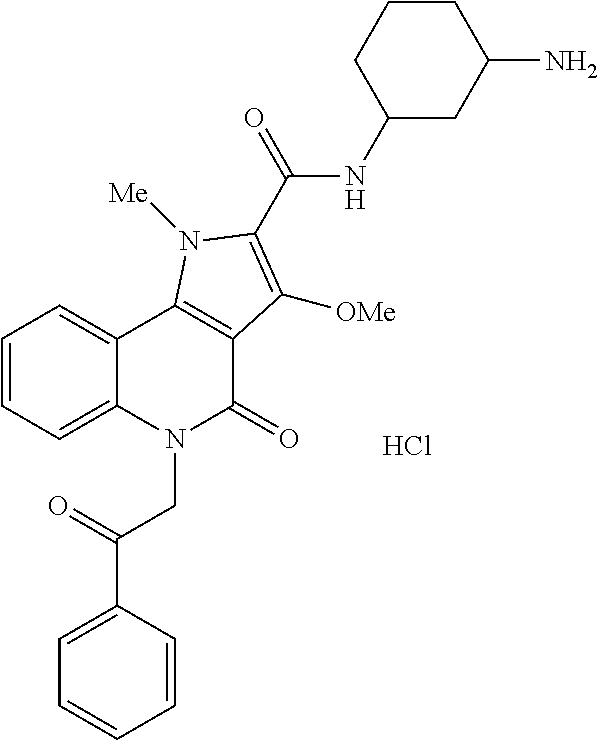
C1=CC(C(=O)CN2C(=O)C3=C(C4=CC=CC=C24)N([Me])C(C(=O)NC2CC(N)CCC2)=C3[OMe])=CC=C1.Cl
